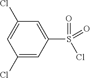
C1(Cl)=CC(Cl)=CC(S(=O)(=O)Cl)=C1
